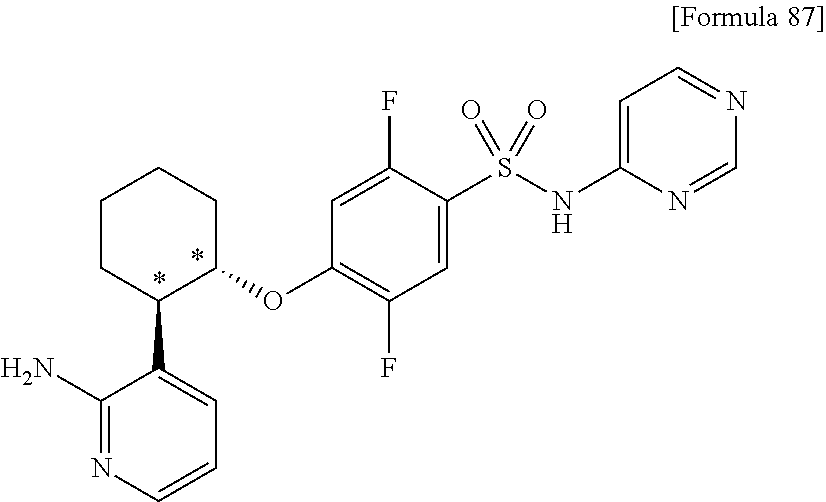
C1(S(NC2=CC=NC=N2)(=O)=O)=CC(F)=C(OC2CCCCC2C2=CC=CN=C2N)C=C1F
